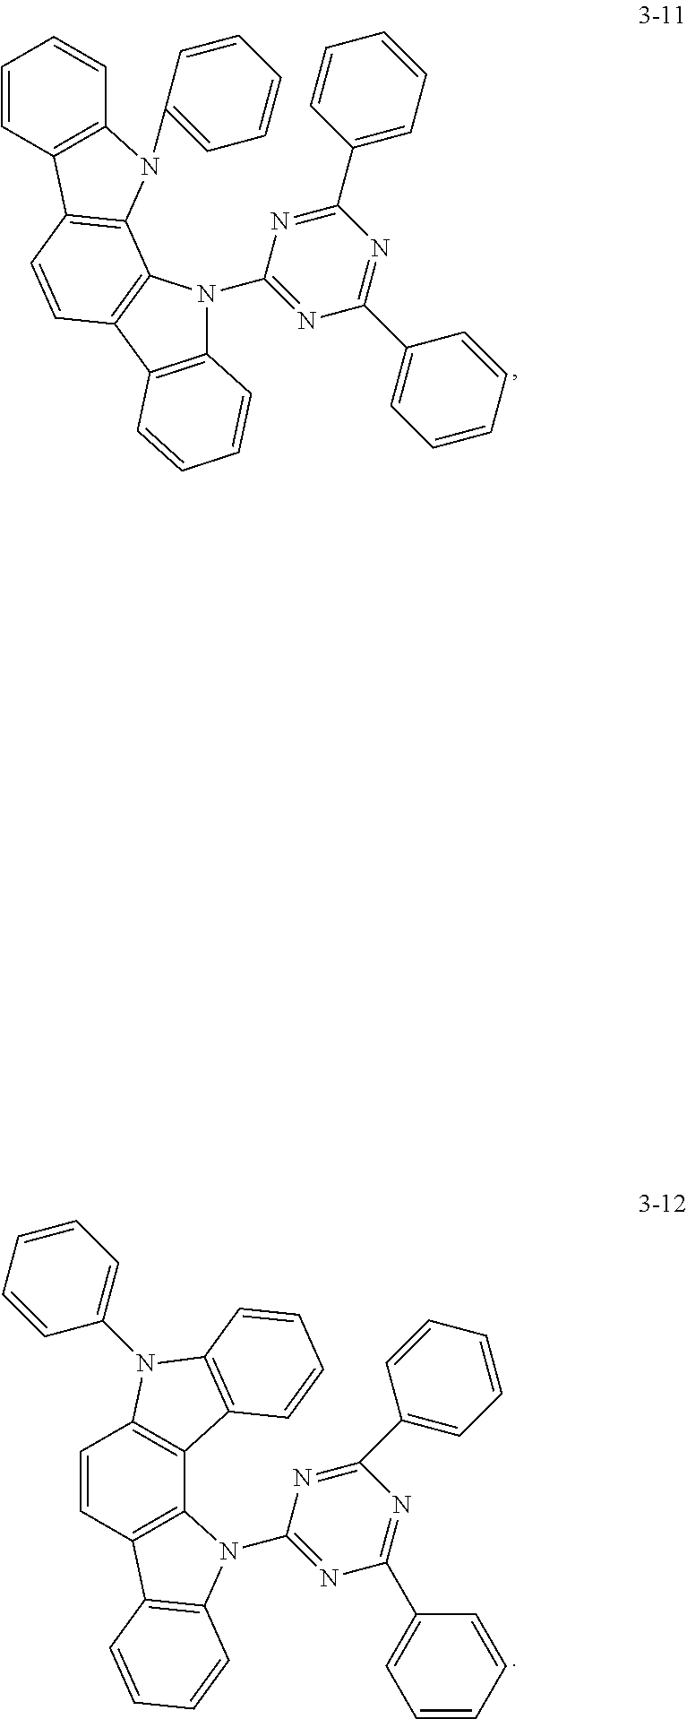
C1=CC2=C(C=C1)N(C1=CC=CC=C1)C1=C2C=CC2=C1N(C1=NC(C3=CC=CC=C3)=NC(C3=CC=CC=C3)=N1)C1=C2C=CC=C1.C1=CC2=C(C=C1)N(C1=CC=CC=C1)C1=C2C2=C(C=C1)C1=C(C=CC=C1)N2C1=NC(C2=CC=CC=C2)=NC(C2=CC=CC=C2)=N1
